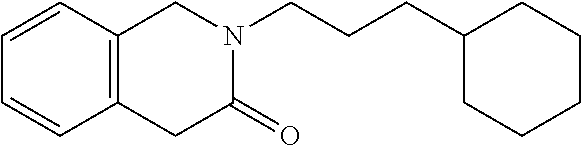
C1=CC2=C(C=C1)CC(=O)N(CCCC1CCCCC1)C2
